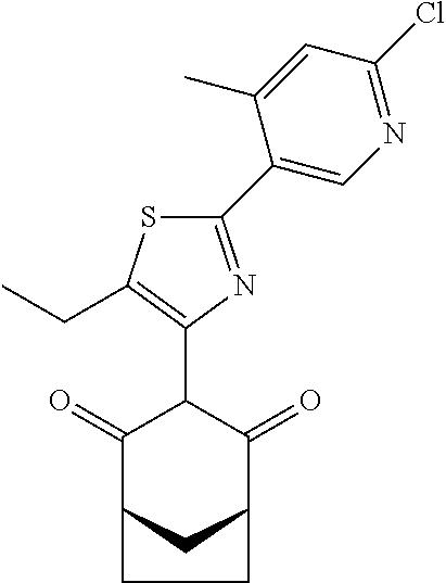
C1(=O)C2CC(C(=O)C1C1=C(CC)SC(C3=CN=C(Cl)C=C3C)=N1)CC2
